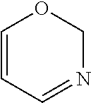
C1=CC=NCO1
